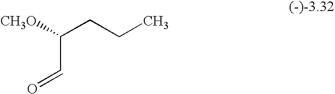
O=CC([CH3O])CCC
